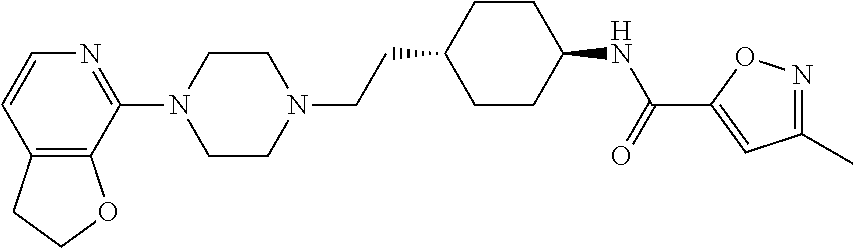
C12=C(C(N3CCN(CCC4CCC(NC(=O)C5=CC(C)=NO5)CC4)CC3)=NC=C1)OCC2
